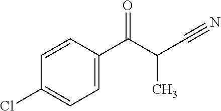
C1=CC(C(=O)C(C)C#N)=CC=C1Cl
